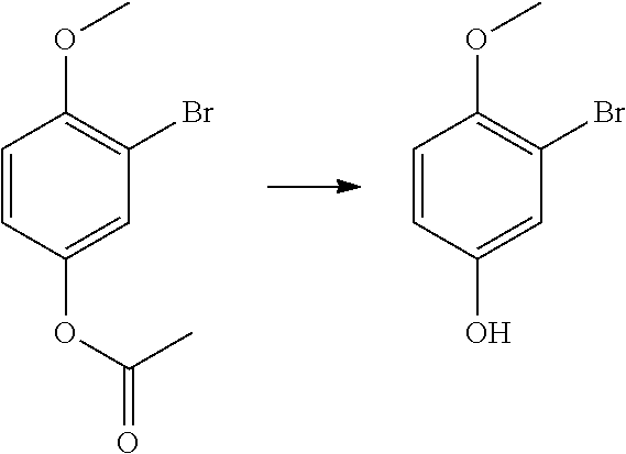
C1=CC(O)=CC(Br)=C1OC.C1=CC(OC(=O)C)=CC(Br)=C1OC
